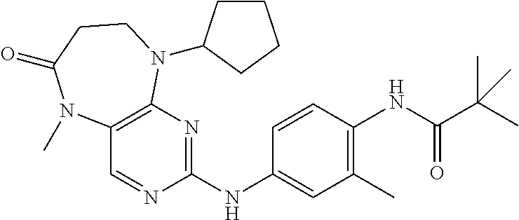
C1(NC2=NC3=C(C=N2)N(C)C(=O)CCN3C2CCCC2)=CC(C)=C(NC(C(C)(C)C)=O)C=C1
